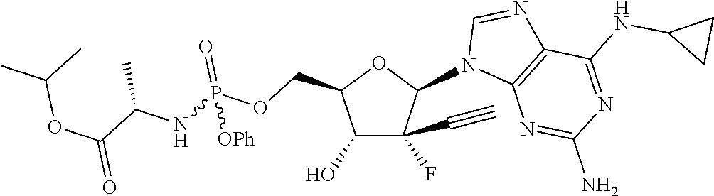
N1=C(NC2CC2)C2=C(N=C1N)N(C1OC(COP([OPh])(=O)NC(C(OC(C)C)=O)C)C(O)C1(F)C#C)C=N2
